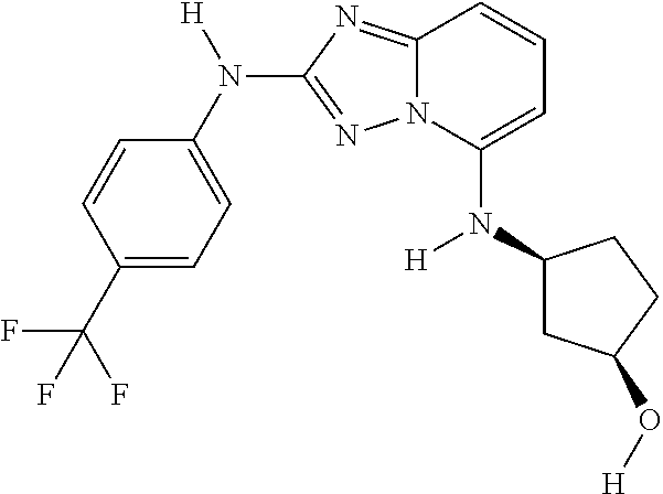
C1=CC(C(F)(F)F)=CC=C1N([H])C1=NN2C(=N1)C=CC=C2N(C1CC(O[H])CC1)[H]
